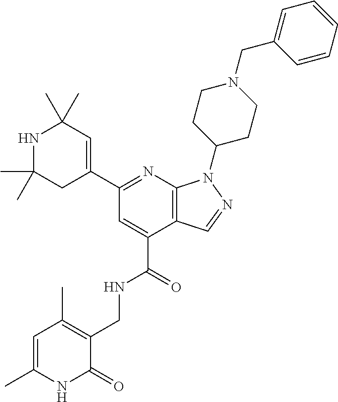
C1CC(N2C3=C(C(C(=O)NCC4=C(C)C=C(C)NC4=O)=CC(C4=CC(C)(C)NC(C)(C)C4)=N3)C=N2)CCN1CC1=CC=CC=C1
